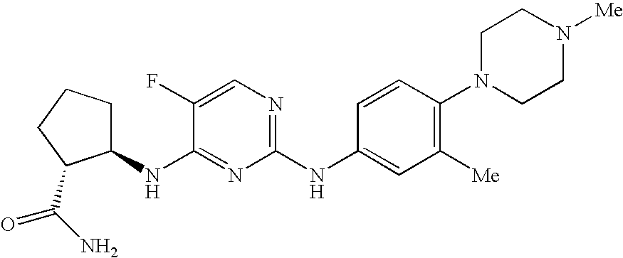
C1CCC(C(N)=O)C1NC1=NC(NC2=CC([Me])=C(N3CCN([Me])CC3)C=C2)=NC=C1F
